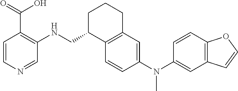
C1=CN=CC(NCC2C3=C(CCC2)C=C(N(C2=CC4=C(C=C2)OC=C4)C)C=C3)=C1C(=O)O
